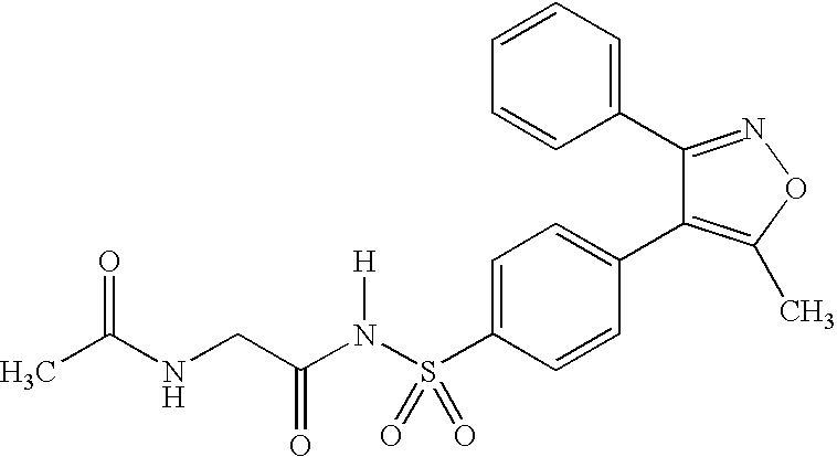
C1=C(S(N(C(CNC(C)=O)=O)[H])(=O)=O)C=CC(C2=C(C)ON=C2C2=CC=CC=C2)=C1
